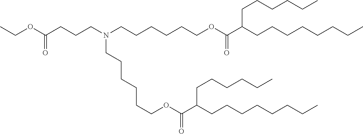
C(CCN(CCCCCCOC(C(CCCCCCCC)CCCCCC)=O)CCCCCCOC(C(CCCCCCCC)CCCCCC)=O)C(OCC)=O
